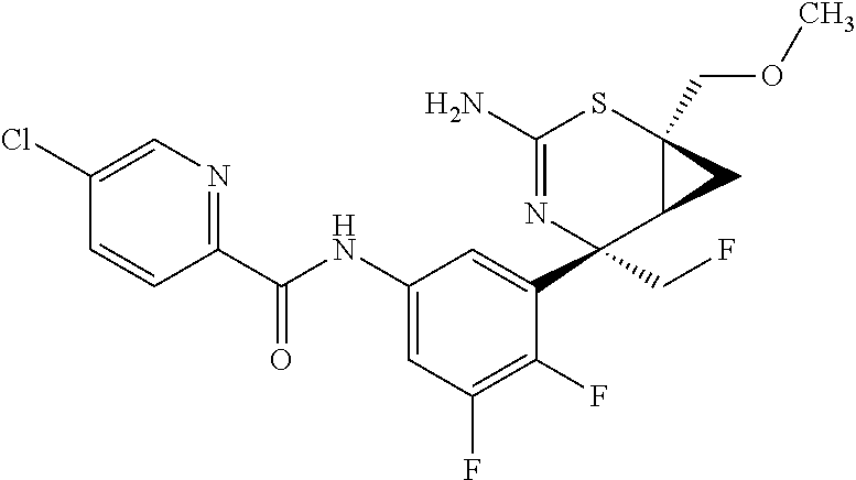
C1(N)=NC(C2=CC(NC(C3=NC=C(Cl)C=C3)=O)=CC(F)=C2F)(CF)C2C(COC)(S1)C2
